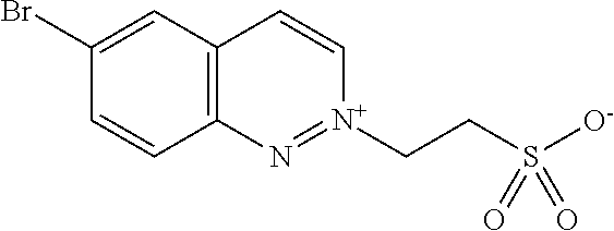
C12=C(C=C(Br)C=C1)C=C[N+](CCS([O-])(=O)=O)=N2
